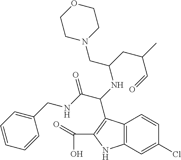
C12=C(C=C(Cl)C=C1)NC(C(=O)O)=C2C(C(NCC1=CC=CC=C1)=O)NC(CC(C=O)C)CN1CCOCC1
